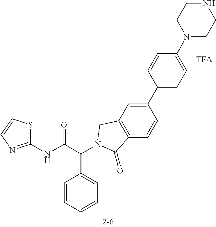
C1=CC=CC=C1C(C(NC1=NC=CS1)=O)N1CC2=C(C=CC(C3=CC=C(N4CCNCC4)C=C3)=C2)C1=O
